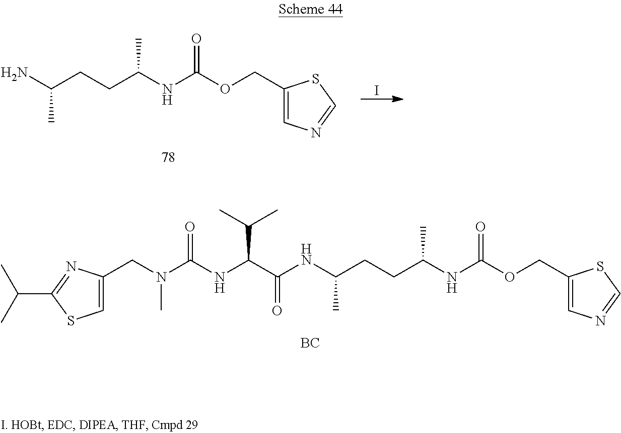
C1(COC(NC(CCC(N)C)C)=O)=CN=CS1.I.C1=C(CN(C(NC(C(NC(CCC(NC(OCC2=CN=CS2)=O)C)C)=O)C(C)C)=O)C)N=C(C(C)C)S1.[BC]
